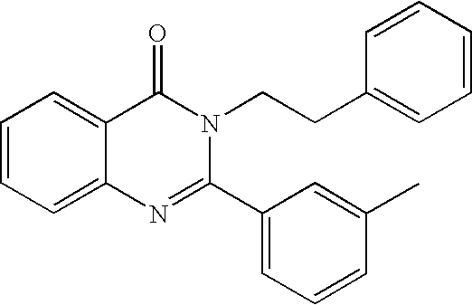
C1=CC=C2C(=C1)C(=O)N(CCC1=CC=CC=C1)C(C1=CC=CC(C)=C1)=N2
